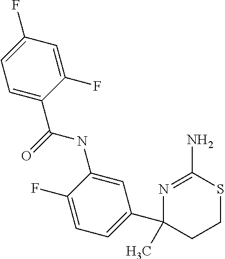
N1=C(N)SCCC1(C)C1=CC=C(F)C(NC(=O)C2=CC=C(F)C=C2F)=C1
